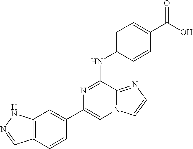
C1(C2=CC3=C(C=C2)C=NN3)=CN2C(=NC=C2)C(NC2=CC=C(C(=O)O)C=C2)=N1
